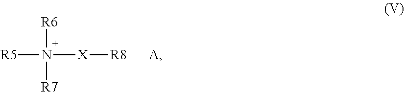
[R5]N([R7])([X][R8])[R6].[A]
